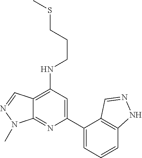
C12=NC(C3=CC=CC4=C3C=NN4)=CC(NCCCSC)=C1C=NN2C
